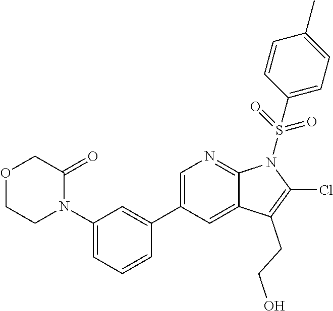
N1(C2=CC=CC(C3=CN=C4C(=C3)C(CCO)=C(Cl)N4S(C3=CC=C(C)C=C3)(=O)=O)=C2)C(=O)COCC1
